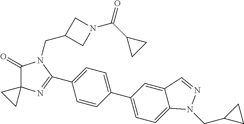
C1(=O)C2(N=C(C3=CC=C(C4=CC=C5C(=C4)C=NN5CC4CC4)C=C3)N1CC1CN(C(C3CC3)=O)C1)CC2
